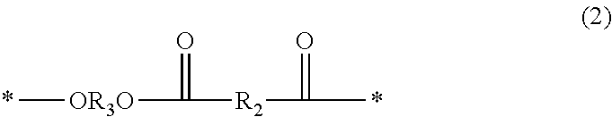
C[OR3O]C(=O)[R2]C(=O)C
